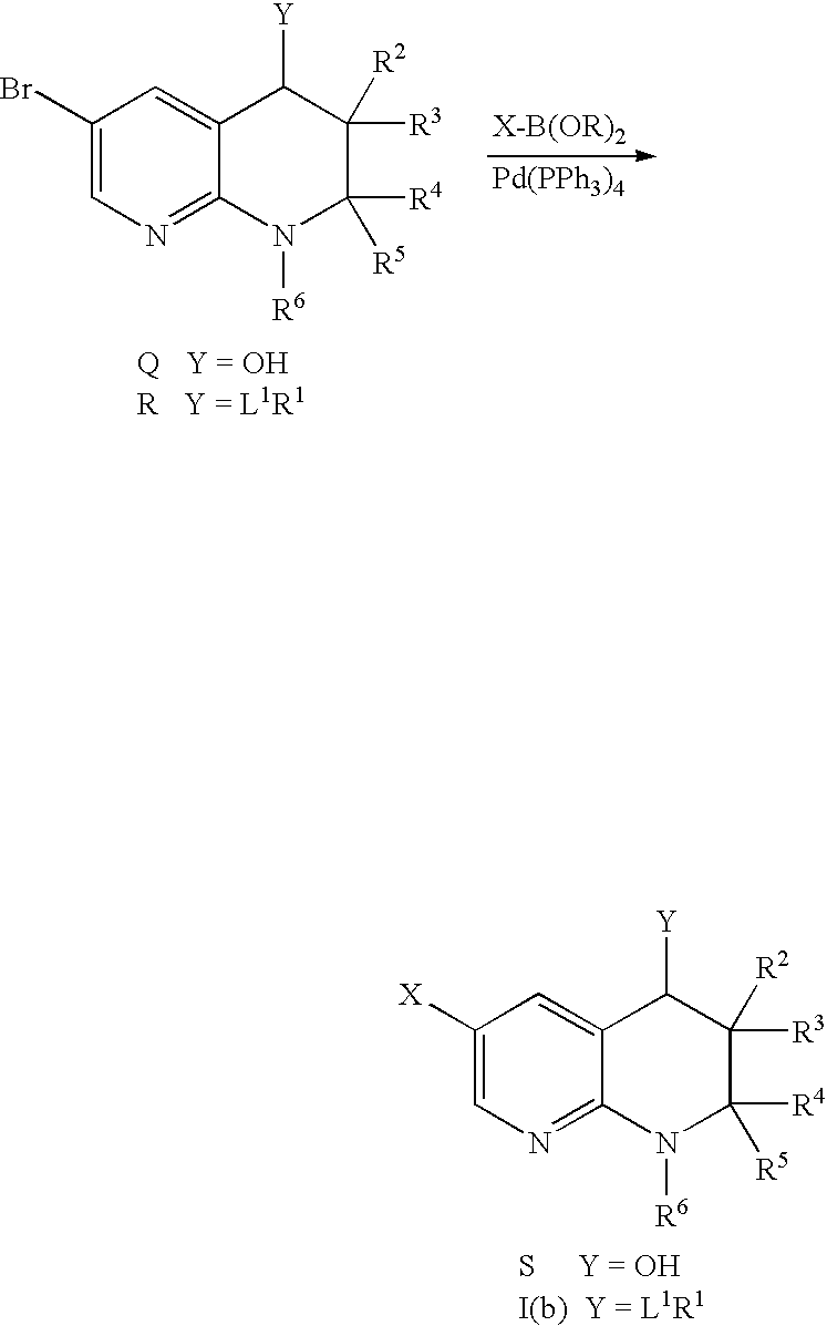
C1([X])=CN=C2C(=C1)C([Y])C([R3])([R2])C([R4])([R5])N2[R6].[Pd(PPh3)4].C1(Br)=CN=C2C(=C1)C([Y])C([R3])([R2])C([R4])([R5])N2[R6].[Q   Y = OHR   Y = L1R1]
